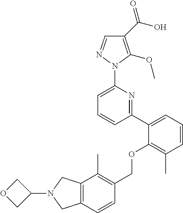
C1(C(O)=O)=C(OC)N(C2=CC=CC(C3=CC=CC(C)=C3OCC3=C(C)C4=C(C=C3)CN(C3COC3)C4)=N2)N=C1
